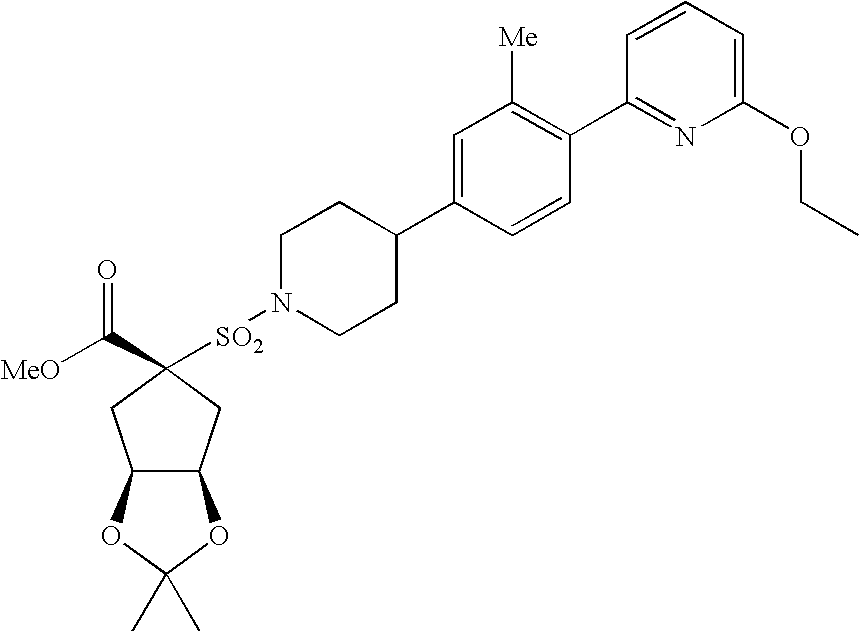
[SO2](N1CCC(C2=CC([Me])=C(C3=NC(OCC)=CC=C3)C=C2)CC1)C1(C([MeO])=O)CC2C(C1)OC(C)(C)O2
